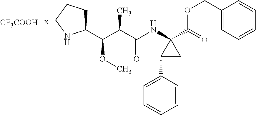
O(CC1=CC=CC=C1)C(=O)C1(NC(=O)C(C(OC)C2CCCN2)C)C(C2=CC=CC=C2)C1.[CF3COOH].[x]
